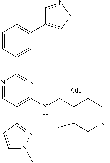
N1=CC(C2=NN(C)C=C2)=C(NCC2(O)C(C)(C)CNCC2)N=C1C1=CC(C2=CN(C)N=C2)=CC=C1
